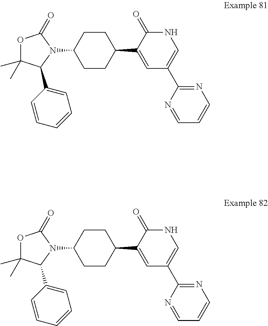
O1C(C)(C)C(C2=CC=CC=C2)N(C2CCC(C3=CC(C4=NC=CC=N4)=CNC3=O)CC2)C1=O.O1C(C)(C)C(C2=CC=CC=C2)N(C2CCC(C3=CC(C4=NC=CC=N4)=CNC3=O)CC2)C1=O
